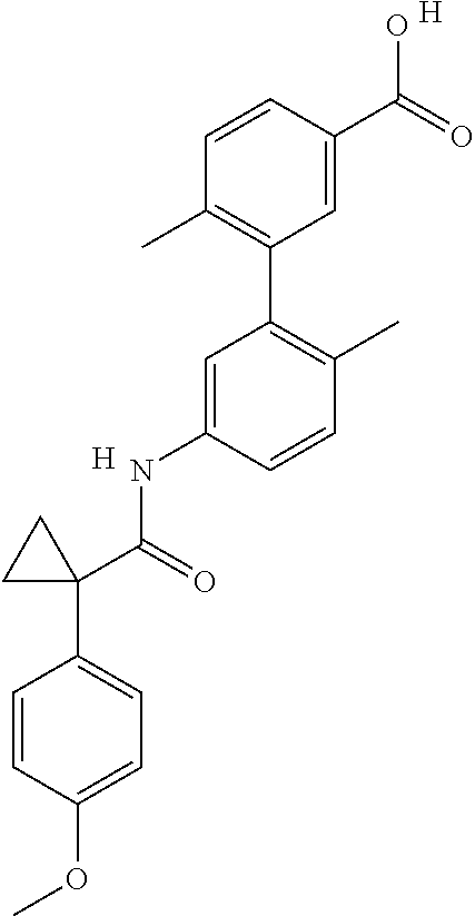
C1=C(C(=O)O)C=CC(C)=C1C1=C(C)C=CC(NC(C2(C3=CC=C(OC)C=C3)CC2)=O)=C1.[H].[H]
